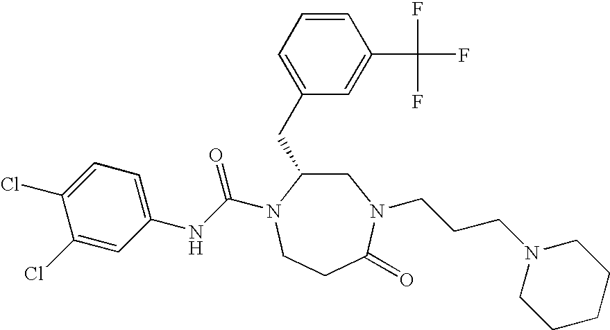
C1=CC=C(CC2CN(CCCN3CCCCC3)C(=O)CCN2C(=O)NC2=CC=C(Cl)C(Cl)=C2)C=C1C(F)(F)F
